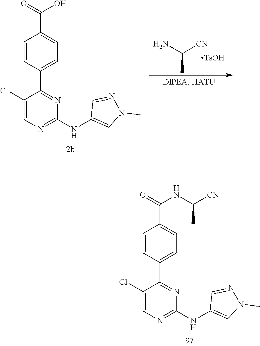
CC(N)[CN].[TsOH].C1=CC(C2=NC(NC3=CN(C)N=C3)=NC=C2Cl)=CC=C1C(=O)O.C1=CC(C2=NC(NC3=CN(C)N=C3)=NC=C2Cl)=CC=C1C(=O)NC([CN])C
